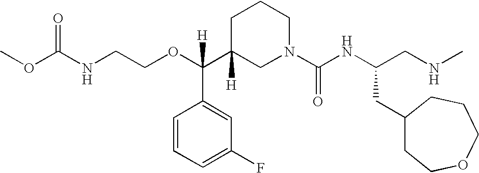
O=C(NCCOC(C1([H])CN(C(NC(CNC)CC2CCOCCC2)=O)CCC1)(C1=CC(F)=CC=C1)[H])OC
